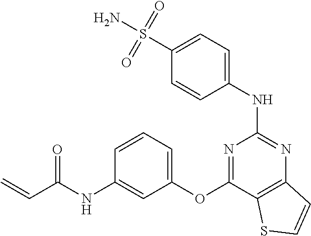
S(C1=CC=C(NC2=NC3=C(C(OC4=CC=CC(NC(C=C)=O)=C4)=N2)SC=C3)C=C1)(N)(=O)=O
